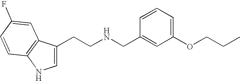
C1=C(CCNCC2=CC(OCCC)=CC=C2)C2=C(N1)C=CC(F)=C2
